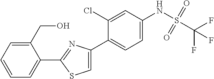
C1(C2=NC(C3=CC=C(NS(C(F)(F)F)(=O)=O)C=C3Cl)=CS2)=CC=CC=C1CO
